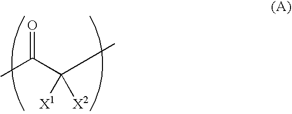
C(C([X1])([X2])C)(=O)C
